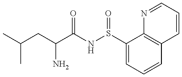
C(CC(N)C(=O)NS(=O)C1=CC=CC2=C1N=CC=C2)(C)C
